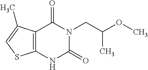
C12=C(NC(=O)N(CC(OC)C)C1=O)SC=C2C
